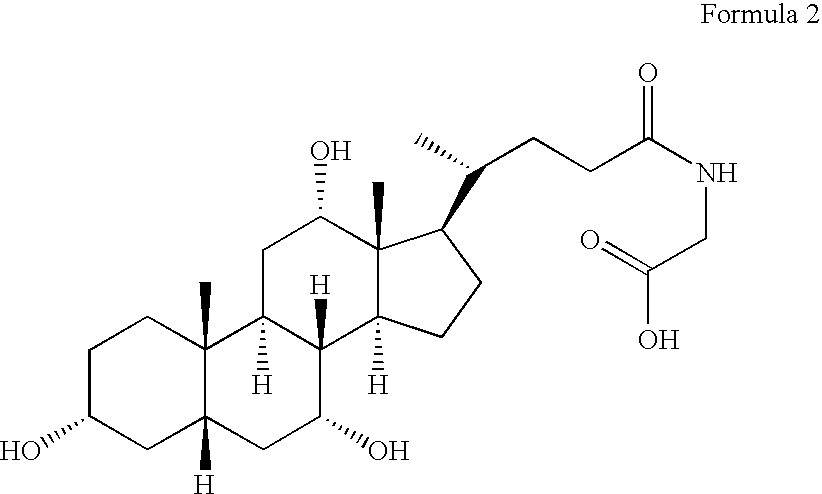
C1C(O)CC2([H])C(C)(C1)C1([H])C([H])(C(O)C2)C2([H])C(C)(C(O)C1)C(C(C)CCC(NCC(O)=O)=O)CC2
